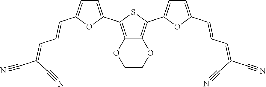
C12=C(C3=CC=C(C=CC=C(C#N)C#N)O3)SC(C3=CC=C(C=CC=C(C#N)C#N)O3)=C1OCCO2
